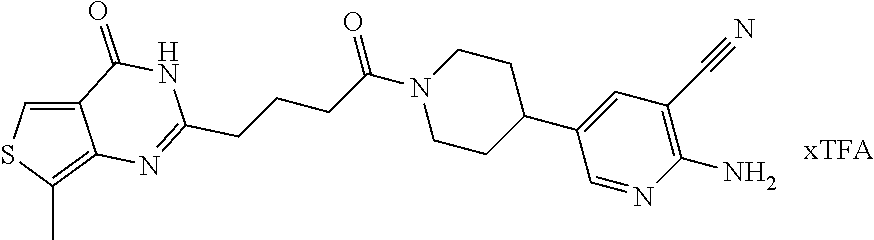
C12=CSC(C)=C1N=C(CCCC(N1CCC(C3=CC(C#N)=C(N)N=C3)CC1)=O)NC2=O
